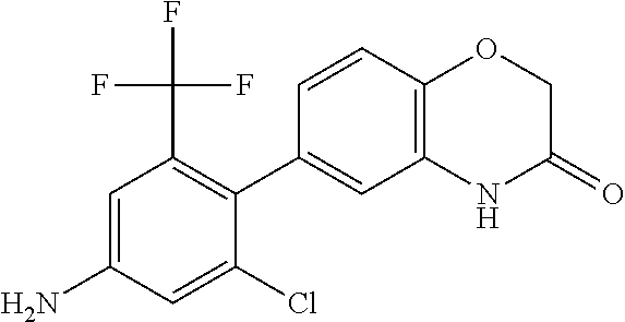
C1=C(N)C=C(Cl)C(C2=CC3=C(C=C2)OCC(=O)N3)=C1C(F)(F)F
